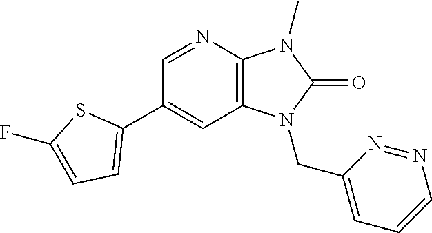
C12=C(N=CC(C3=CC=C(F)S3)=C1)N(C)C(=O)N2CC1=CC=CN=N1
